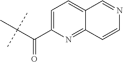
C(C(C)(C)C)(C1=CC=C2C(=N1)C=CN=C2)=O
